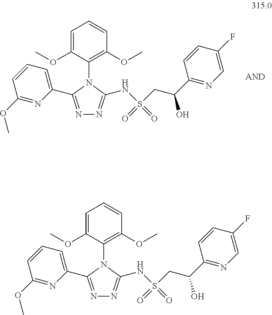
N1=C(C2=CC=CC(OC)=N2)N(C2=C(OC)C=CC=C2OC)C(NS(=O)(=O)CC(C2=NC=C(F)C=C2)O)=N1.N1=C(C2=CC=CC(OC)=N2)N(C2=C(OC)C=CC=C2OC)C(NS(=O)(=O)CC(C2=NC=C(F)C=C2)O)=N1
